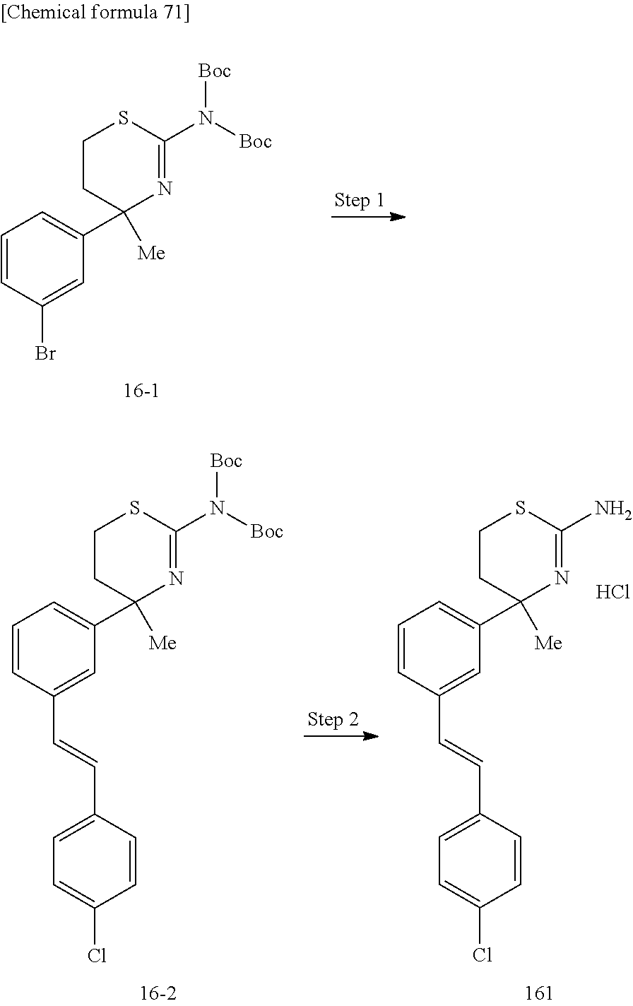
C1=CC(Br)=CC(C2([Me])N=C(N([Boc])[Boc])SCC2)=C1.C1=CC(C=CC2=CC=C(Cl)C=C2)=CC(C2([Me])N=C(N([Boc])[Boc])SCC2)=C1.C1=CC(C=CC2=CC=C(Cl)C=C2)=CC(C2([Me])N=C(N)SCC2)=C1.Cl
